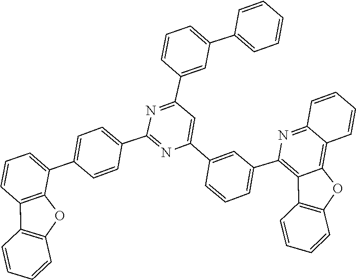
C1=CC=CC=C1C1=CC=CC(C2=NC(C3=CC=C(C4=CC=CC5=C4OC4=C5C=CC=C4)C=C3)=NC(C3=CC(C4=C5C(=C6C(=N4)C=CC=C6)OC4=C5C=CC=C4)=CC=C3)=C2)=C1
